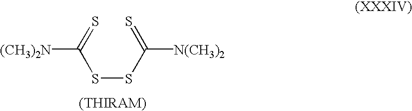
S=C(SSC(=S)[N(CH3)2])[(CH3)2N].[(THIRAM)]
